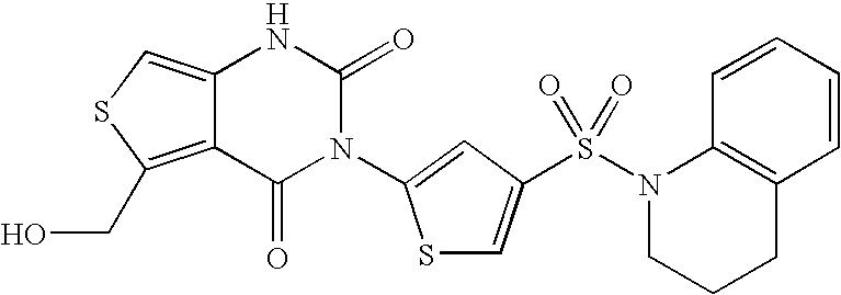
C12=CSC(CO)=C1C(=O)N(C1=CC(S(N3CCCC4=C3C=CC=C4)(=O)=O)=CS1)C(=O)N2
